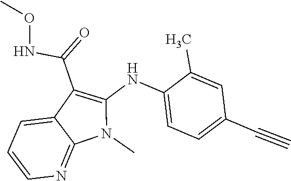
N(C(C1=C(NC2=CC=C(C#C)C=C2C)N(C)C2=NC=CC=C12)=O)OC
